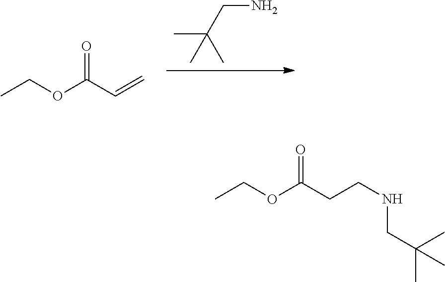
C(CN)(C)(C)C.CCOC(C=C)=O.CCOC(CCNCC(C)(C)C)=O
